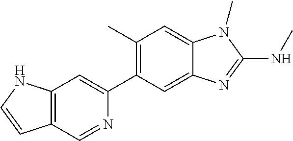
C12=C(C=C(C3=C(C)C=C4C(=C3)N=C(NC)N4C)N=C1)NC=C2
